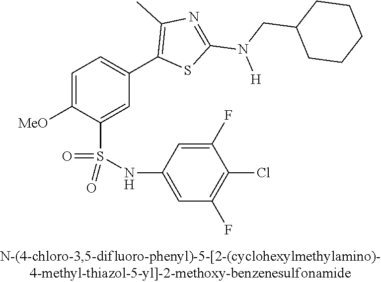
C1=C([OMe])C(S(NC2=CC(F)=C(Cl)C(F)=C2)(=O)=O)=CC(C2=C(C)N=C(N(CC3CCCCC3)[H])S2)=C1
